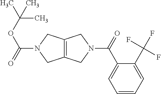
C(N1CC2=C(C1)CN(C(=O)C1=CC=CC=C1C(F)(F)F)C2)(=O)OC(C)(C)C
